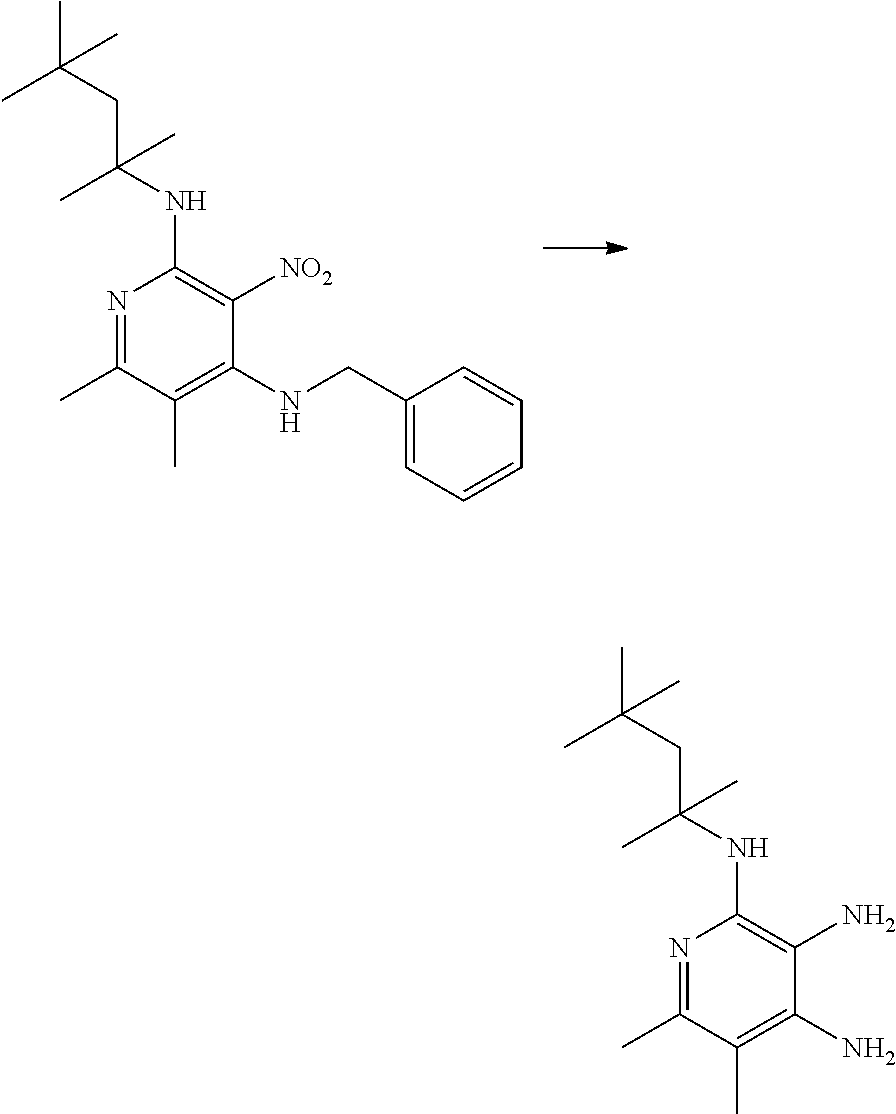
C1(NCC2=CC=CC=C2)=C(C)C(C)=NC(NC(CC(C)(C)C)(C)C)=C1[NO2].C1(N)=C(C)C(C)=NC(NC(CC(C)(C)C)(C)C)=C1N
